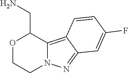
O1CCN2C(=C3C(=N2)C=C(F)C=C3)C1CN
